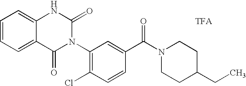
C12=CC=CC=C1NC(=O)N(C1=C(Cl)C=CC(C(N3CCC(CC)CC3)=O)=C1)C2=O.[TFA]
